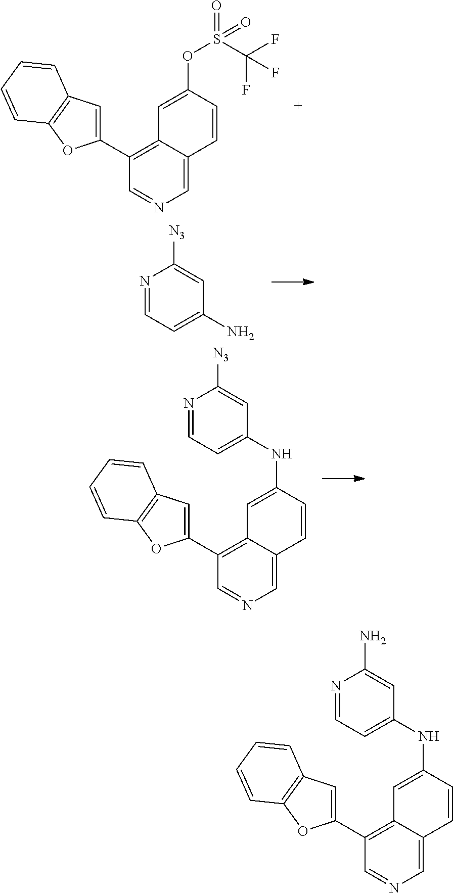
C1=C2C(=C(C3=CC4=C(O3)C=CC=C4)C=N1)C=C(NC1=CC=NC([N3])=C1)C=C2.C1=C2C(=C(C3=CC4=C(O3)C=CC=C4)C=N1)C=C(OS(C(F)(F)F)(=O)=O)C=C2.NC1=CC=NC([N3])=C1.C1=C2C(=C(C3=CC4=C(O3)C=CC=C4)C=N1)C=C(NC1=CC=NC(N)=C1)C=C2
